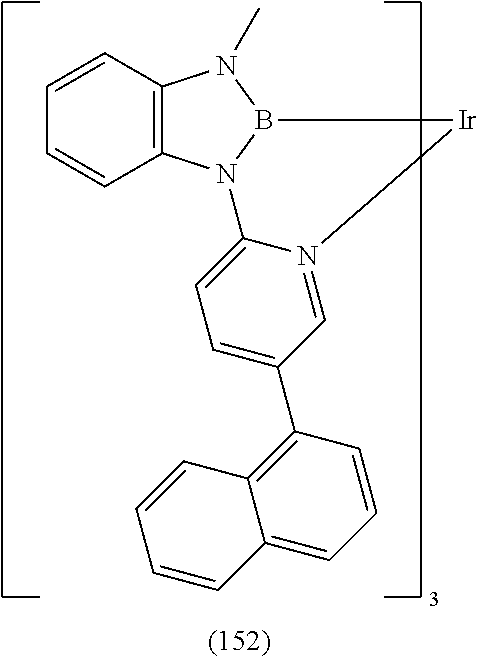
C12=C(N3B(N1C)[Ir]N1=CC(C4=C5C(=CC=C4)C=CC=C5)=CC=C31)C=CC=C2
